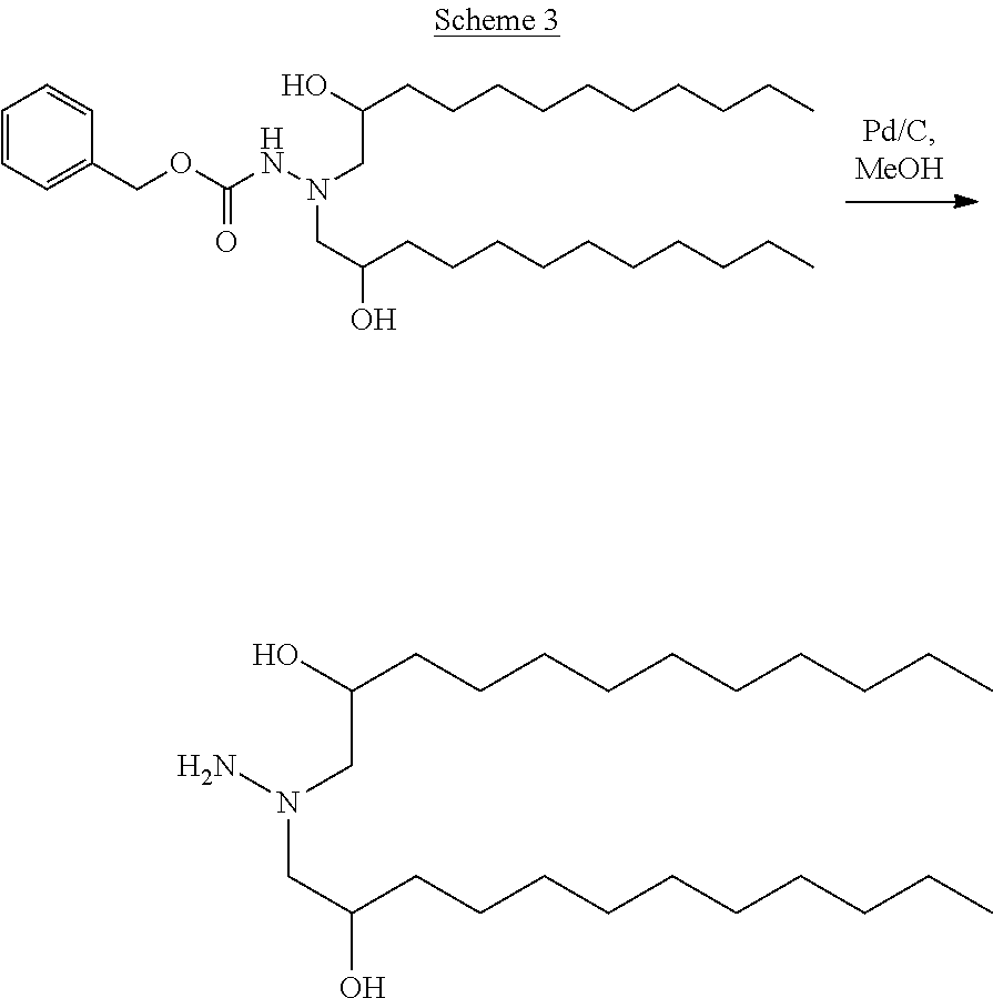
C1=CC=C(COC(NN(CC(CCCCCCCCCC)O)CC(O)CCCCCCCCCC)=O)C=C1.NN(CC(CCCCCCCCCC)O)CC(O)CCCCCCCCCC
